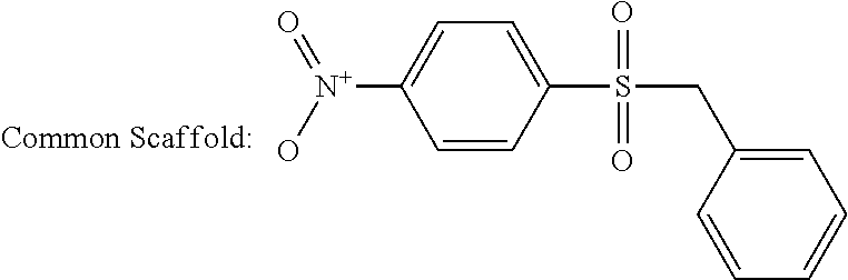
C1=CC(S(CC2=CC=CC=C2)(=O)=O)=CC=C1[N+](O)=O
